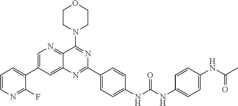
C1=C(C2=CC=CN=C2F)C=C2C(=N1)C(N1CCOCC1)=NC(C1=CC=C(NC(NC3=CC=C(NC(C)=O)C=C3)=O)C=C1)=N2
